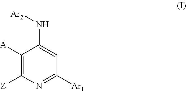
C1([A])=C([Z])N=C([Ar1])C=C1N[Ar2]
